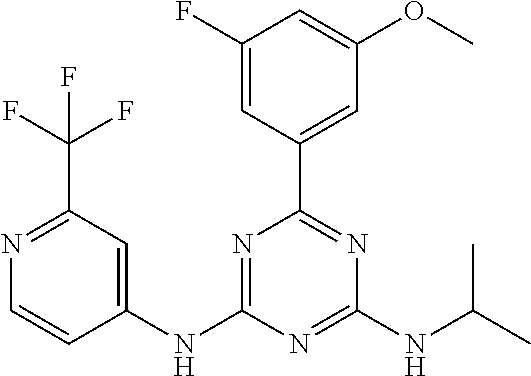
C1(NC2=NC(C3=CC(OC)=CC(F)=C3)=NC(NC(C)C)=N2)=CC(C(F)(F)F)=NC=C1
